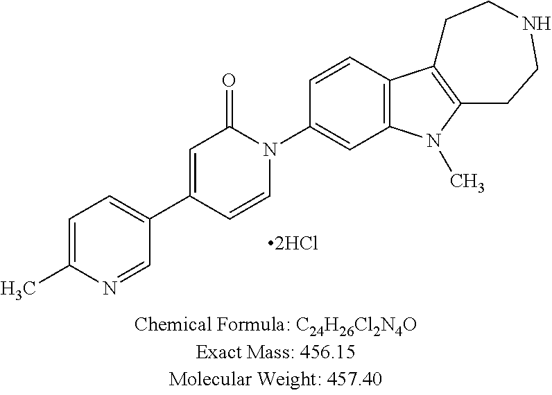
C1=C(C)N=CC(C2=CC(=O)N(C3=CC4=C(C=C3)C3=C(N4C)CCNCC3)C=C2)=C1
